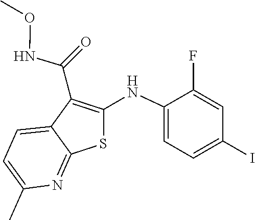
C1(F)=CC(I)=CC=C1NC1=C(C(NOC)=O)C2=CC=C(C)N=C2S1
